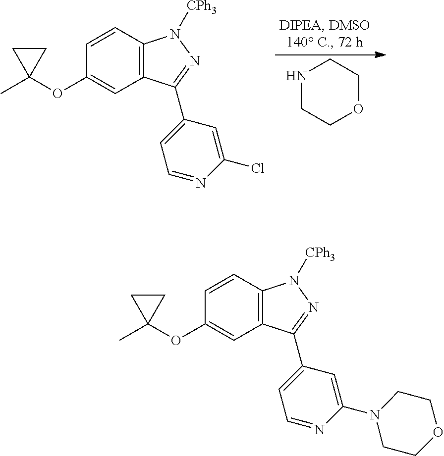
C1(OC2=CC3=C(C=C2)N([CPh3])N=C3C2=CC=NC(Cl)=C2)(C)CC1.N1CCOCC1.C1(OC2=CC3=C(C=C2)N([CPh3])N=C3C2=CC=NC(N3CCOCC3)=C2)(C)CC1
